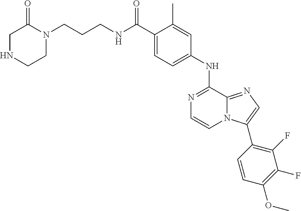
N1=C(NC2=CC=C(C(NCCCN3C(=O)CNCC3)=O)C(C)=C2)C2=NC=C(C3=C(F)C(F)=C(OC)C=C3)N2C=C1
